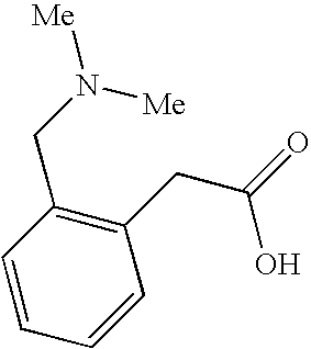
C1=CC=CC(CC(=O)O)=C1CN([Me])[Me]
